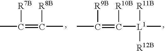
CC(=C(C)[R8B])[R7B].CC(=C([L1](C)([R11B])[R12B])[R10B])[R9B]
